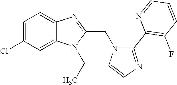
C1=C(Cl)C=C2C(=C1)N=C(CN1C=CN=C1C1=C(F)C=CC=N1)N2CC
